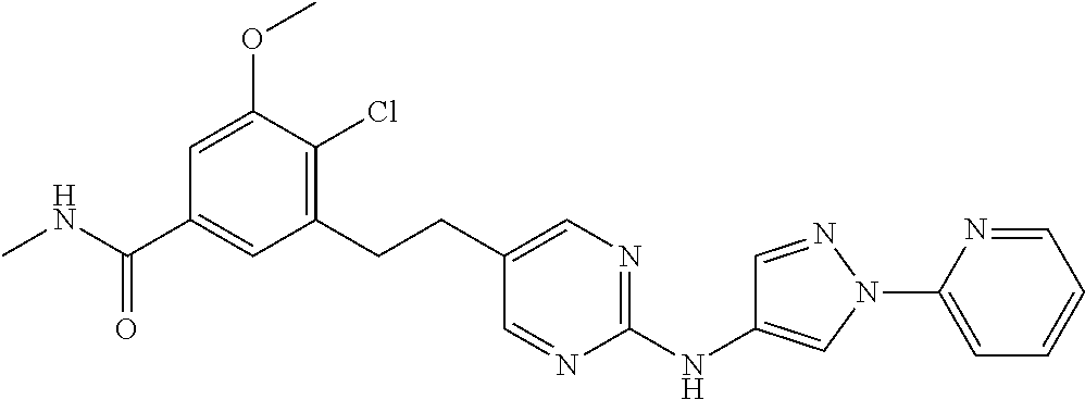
CNC(C1=CC(CCC2=CN=C(NC3=CN(C4=CC=CC=N4)N=C3)N=C2)=C(Cl)C(OC)=C1)=O
